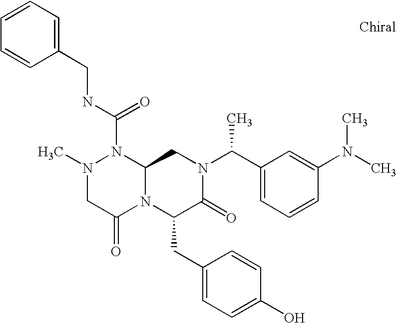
N(C(N1N(C)CC(=O)N2C1CN(C(C1=CC=CC(N(C)C)=C1)C)C(=O)C2CC1=CC=C(O)C=C1)=O)CC1=CC=CC=C1
